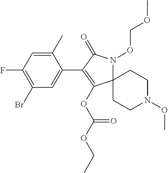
C1(C)=CC(F)=C(Br)C=C1C1=C(OC(OCC)=O)C2(N(OCOC)C1=O)CCN(OC)CC2
